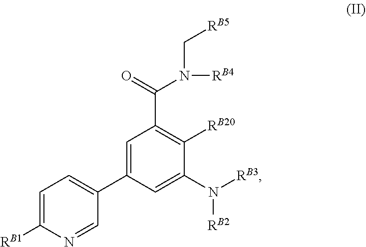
C(N(C(C1=C([RB20])C(N([RB2])[RB3])=CC(C2=CC=C([RB1])N=C2)=C1)=O)[RB4])[RB5]
